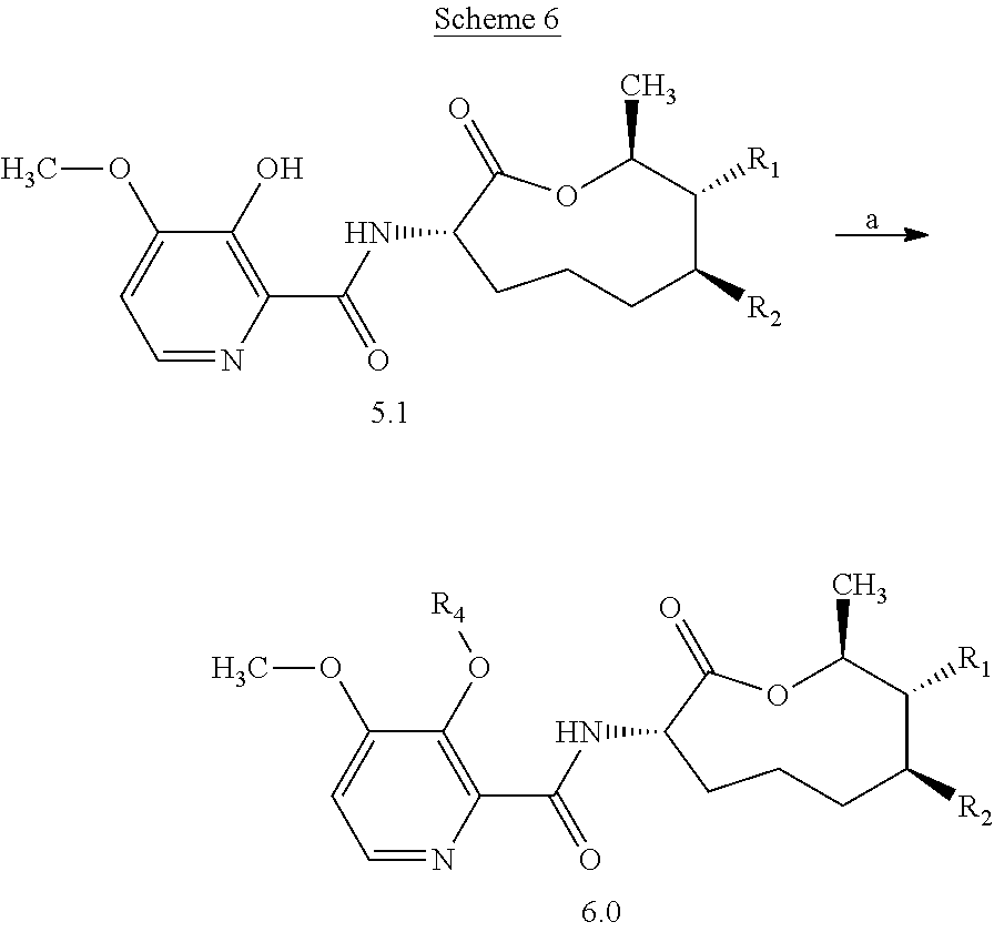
O1C(C)C([R1])C([R2])CCCC(NC(C2=C(O[R4])C(OC)=CC=N2)=O)C1=O.O1C(C)C([R1])C([R2])CCCC(NC(C2=C(O)C(OC)=CC=N2)=O)C1=O
